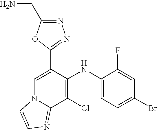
C1(Cl)=C(NC2=CC=C(Br)C=C2F)C(C2=NN=C(CN)O2)=CN2C1=NC=C2
